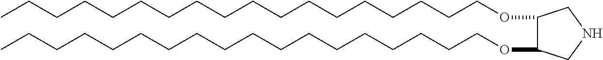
O(CCCCCCCCCCCCCCCCCC)C1C(OCCCCCCCCCCCCCCCCCC)CNC1
